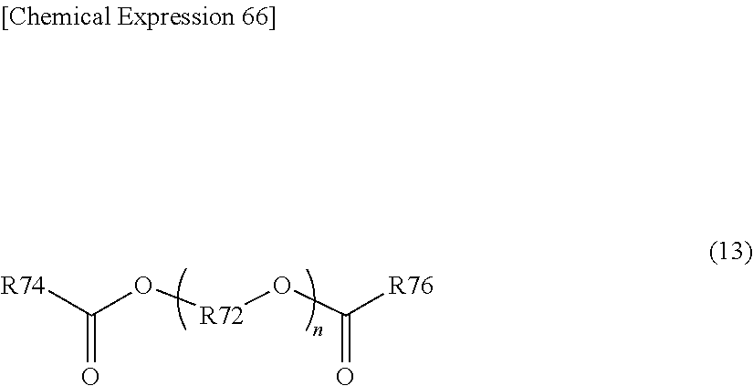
[R74]C(O[R72]OC([R76])=O)=O
